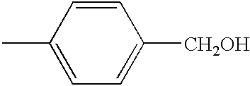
C1=C(C)C=CC([CH2OH])=C1
